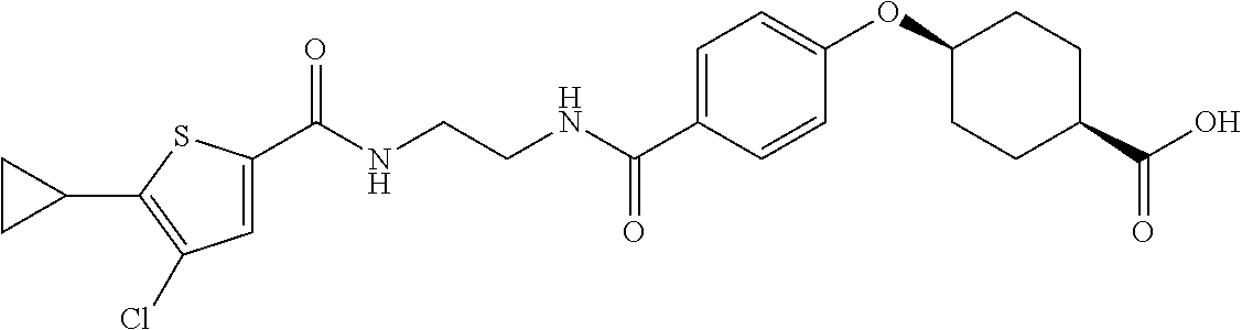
C(NCCNC(C1=CC=C(OC2CCC(C(O)=O)CC2)C=C1)=O)(=O)C1=CC(Cl)=C(C2CC2)S1
